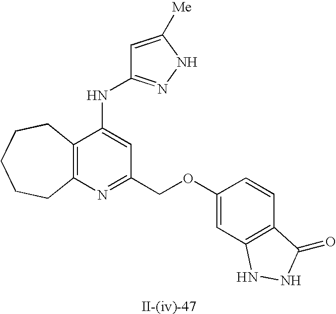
C12=C(N=C(COC3=CC4=C(C=C3)C(=O)NN4)C=C1NC1=NNC([Me])=C1)CCCCC2
